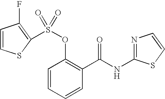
C1=CC=CC(C(NC2=NC=CS2)=O)=C1OS(=O)(=O)C1=C(F)C=CS1
